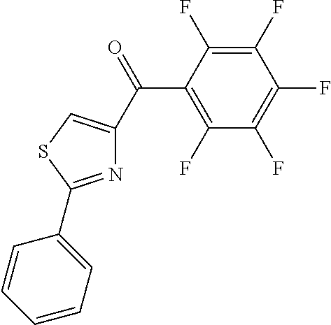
C1(C(=O)C2=CSC(C3=CC=CC=C3)=N2)=C(F)C(F)=C(F)C(F)=C1F
